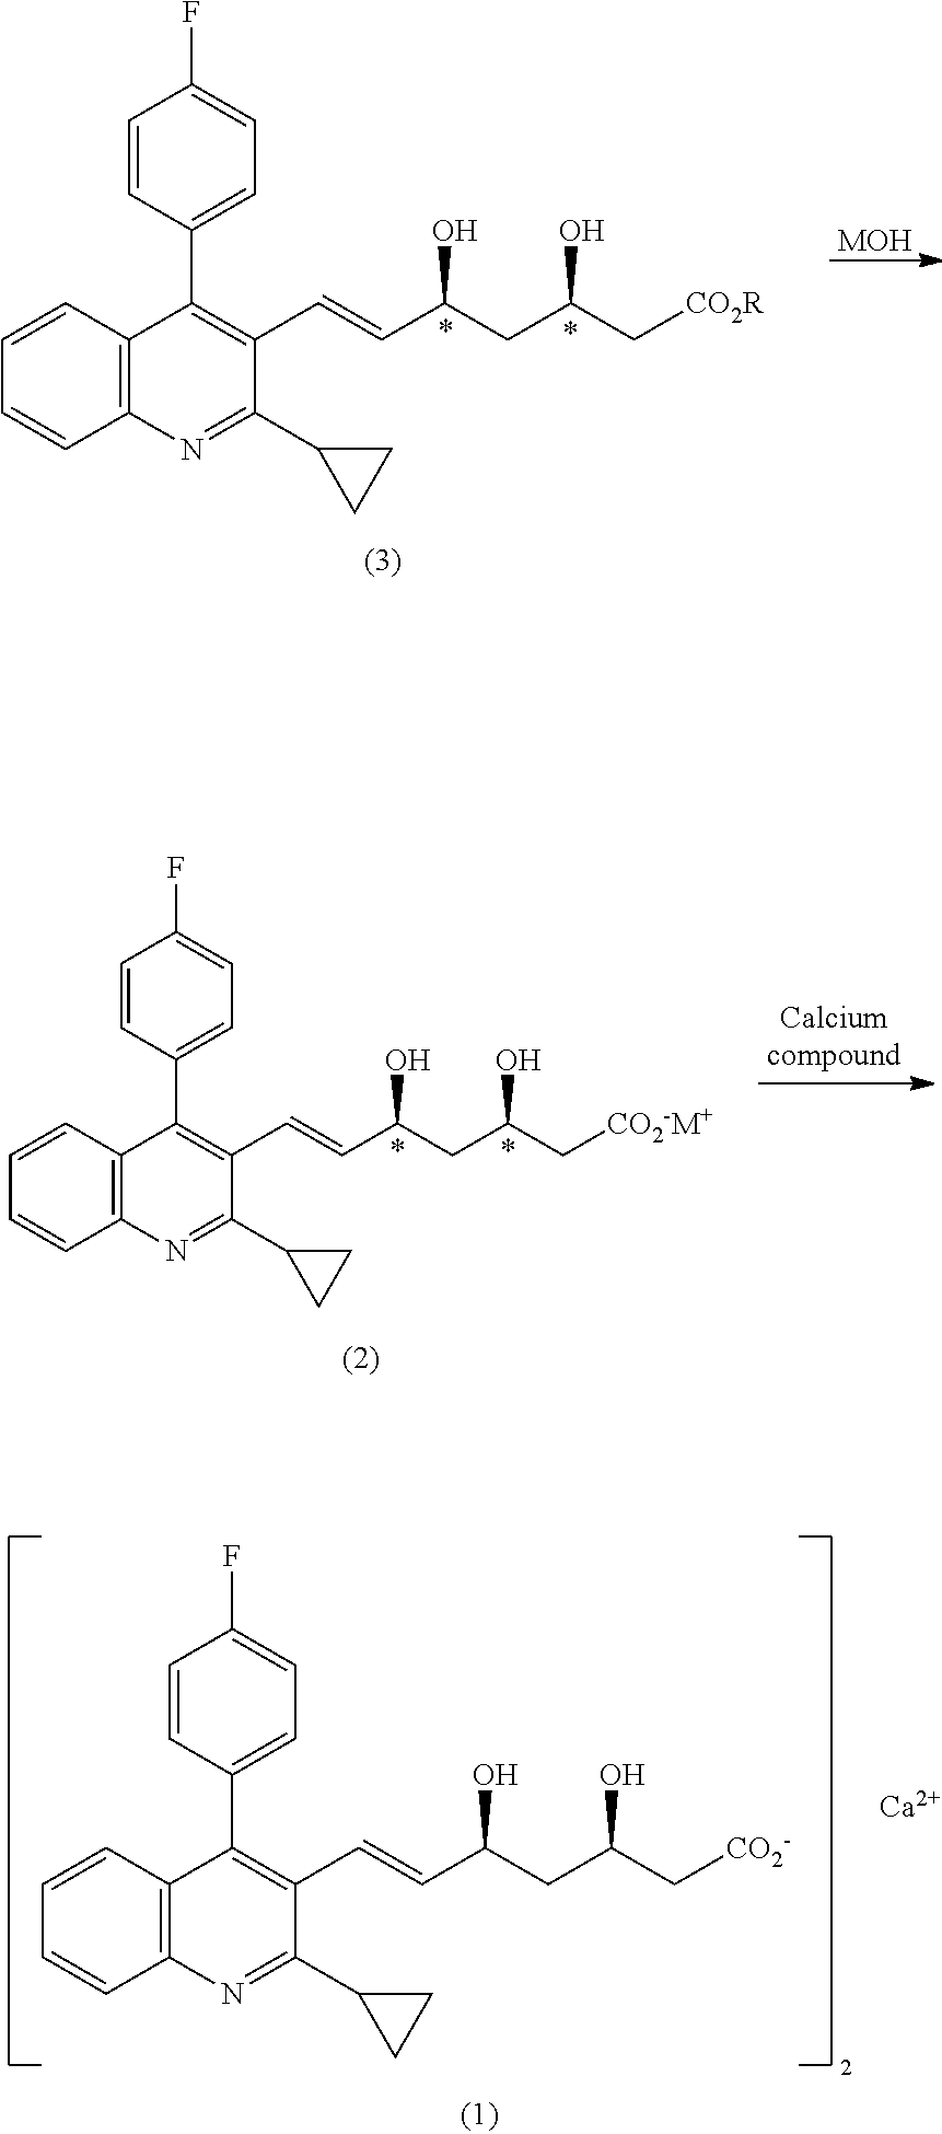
C12=C(C=CC=C1)C(C1=CC=C(F)C=C1)=C(C=CC(CC(C[CO2-])O)O)C(C1CC1)=N2.[Ca].C12=C(C=CC=C1)C(C1=CC=C(F)C=C1)=C(C=CC(CC(C[CO2R])O)O)C(C1CC1)=N2.[MOH].C12=C(C=CC=C1)C(C1=CC=C(F)C=C1)=C(C=CC(CC(C[CO2-M+])O)O)C(C1CC1)=N2
